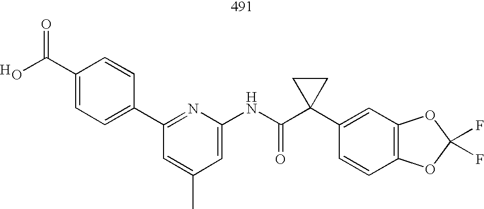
C1(C)=CC(C2=CC=C(C(O)=O)C=C2)=NC(NC(C2(C3=CC4=C(C=C3)OC(F)(F)O4)CC2)=O)=C1.[H]
